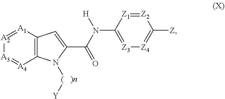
[A3]1=[A4]C2=C([A1]=[A2]1)C=C(C(=O)N([H])C1=[Z3][Z4]=C([Z])[Z2]=[Z1]1)N2[(   )n][Y]
